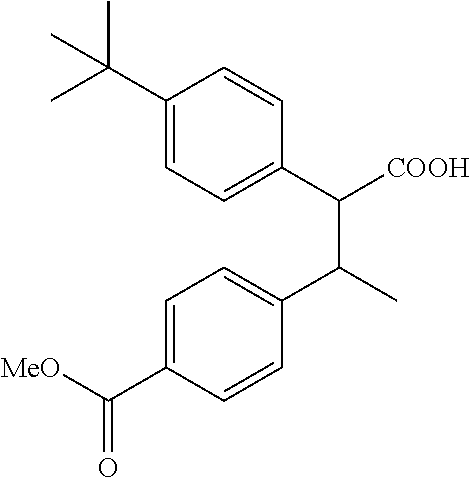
C1(C(C)(C)C)=CC=C(C([COOH])C(C)C2=CC=C(C([MeO])=O)C=C2)C=C1
